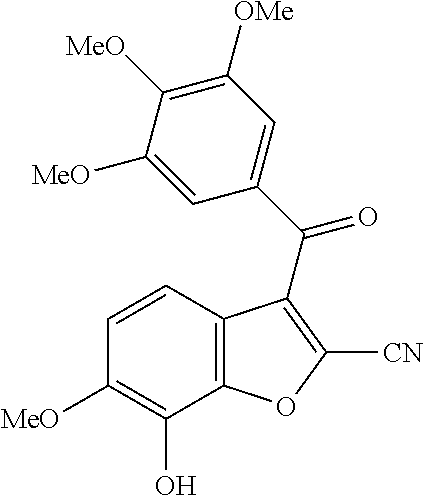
C12=C(C(O)=C([MeO])C=C1)OC([CN])=C2C(C1=CC([OMe])=C([MeO])C([MeO])=C1)=O
